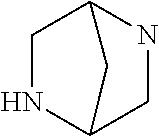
C1NC2CNC1C2
